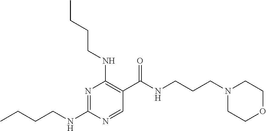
CCCCNC1=NC(NCCCC)=C(C(NCCCN2CCOCC2)=O)C=N1
